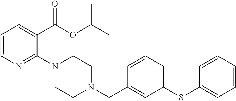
C1=CN=C(N2CCN(CC3=CC(SC4=CC=CC=C4)=CC=C3)CC2)C(C(OC(C)C)=O)=C1
